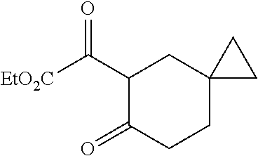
C1(C([EtO2C])=O)C(=O)CCC2(C1)CC2
